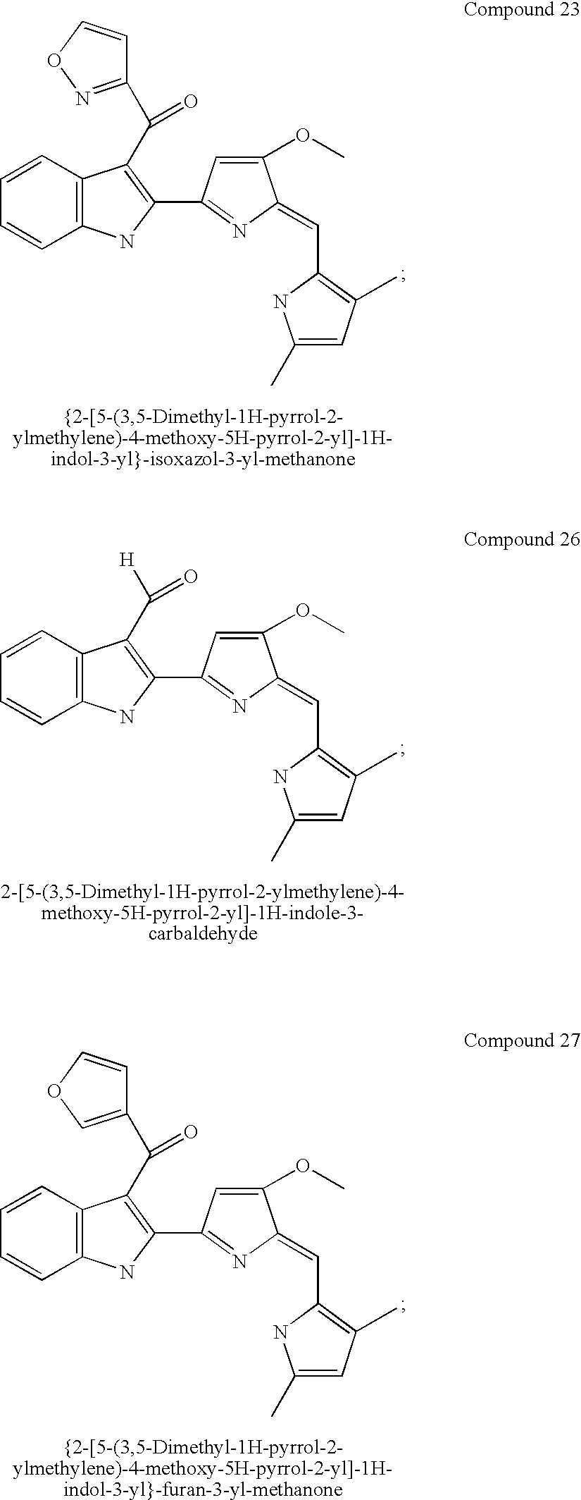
C12=C(C=CC=C1)C(C(C1=NOC=C1)=O)=C(C1=NC(=CC3=C(C)C=C(C)N3)C(OC)=C1)N2.C12=C(C=CC=C1)C(C([H])=O)=C(C1=NC(=CC3=C(C)C=C(C)N3)C(OC)=C1)N2.C12=C(C=CC=C1)C(C(=O)C1=COC=C1)=C(C1=NC(=CC3=C(C)C=C(C)N3)C(OC)=C1)N2
